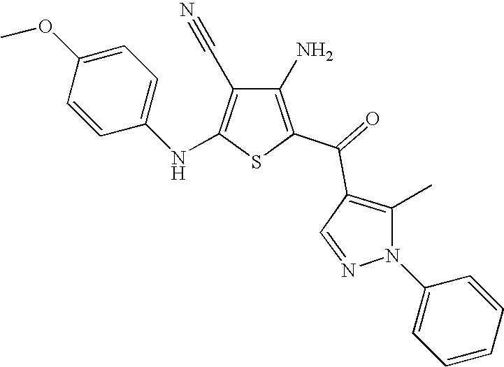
C1(N)=C(C(=O)C2=C(C)N(C3=CC=CC=C3)N=C2)SC(NC2=CC=C(OC)C=C2)=C1C#N
